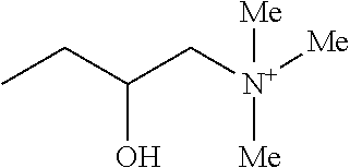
CCC(C[N+]([Me])([Me])[Me])O
